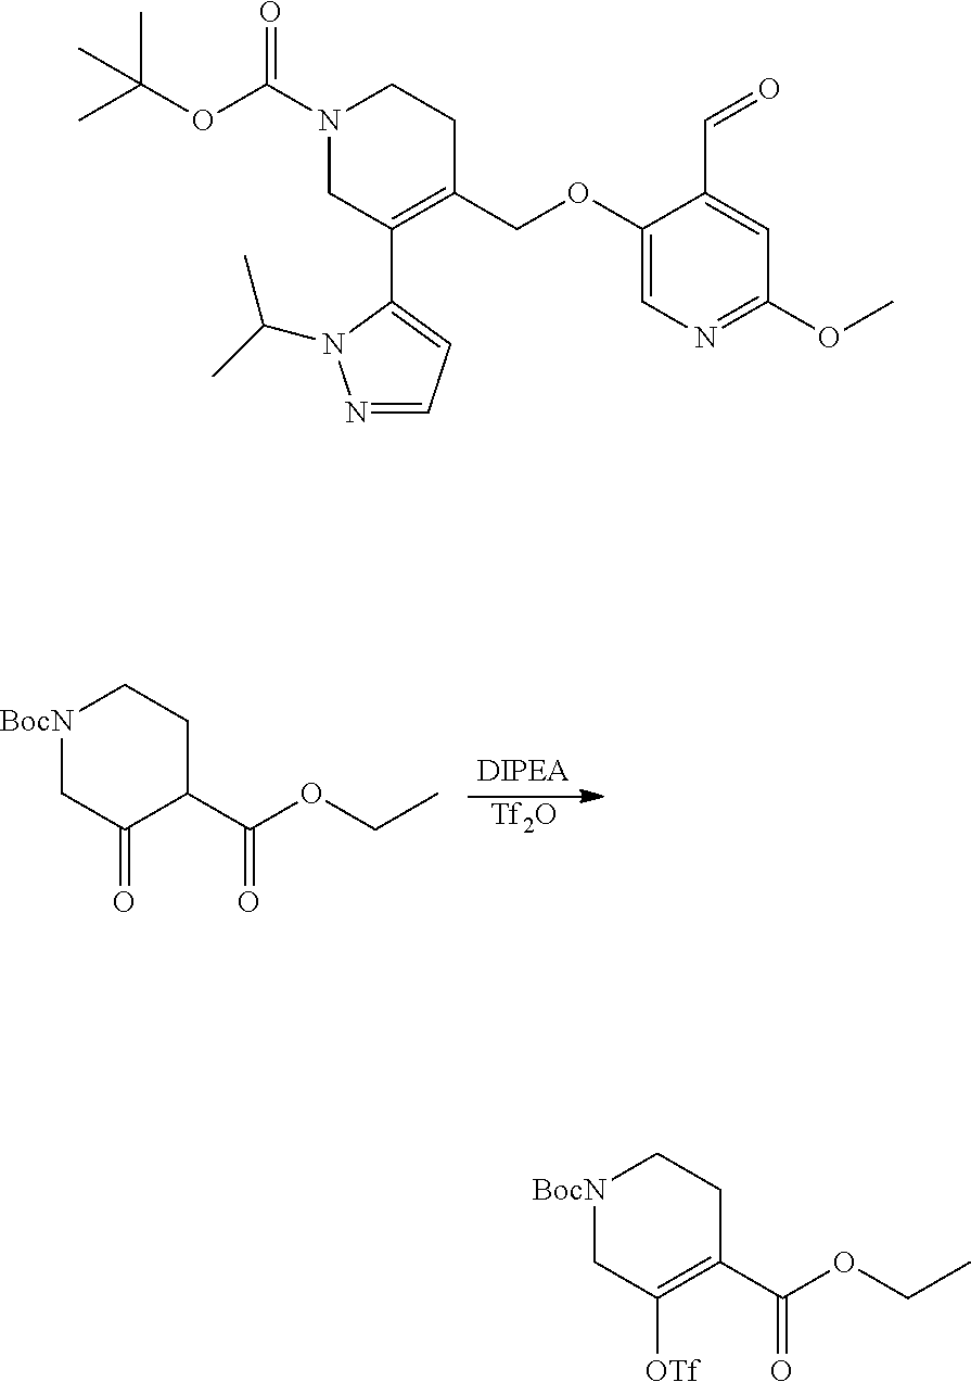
[Tf2O].[BocN]1CC(=O)C(C(OCC)=O)CC1.N1(C(OC(C)(C)C)=O)CC(C2=CC=NN2C(C)C)=C(COC2=CN=C(OC)C=C2C=O)CC1.[BocN]1CC([OTf])=C(C(OCC)=O)CC1
